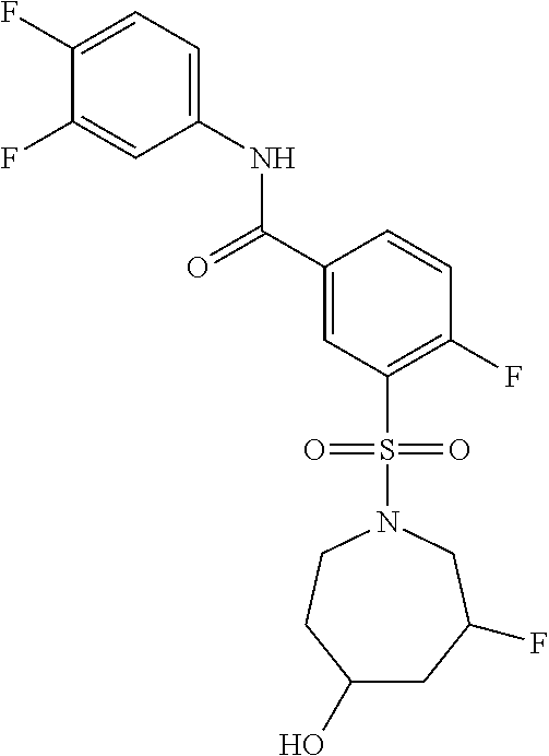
C1(F)=CC=C(NC(C2=CC(S(N3CCC(O)CC(F)C3)(=O)=O)=C(F)C=C2)=O)C=C1F
